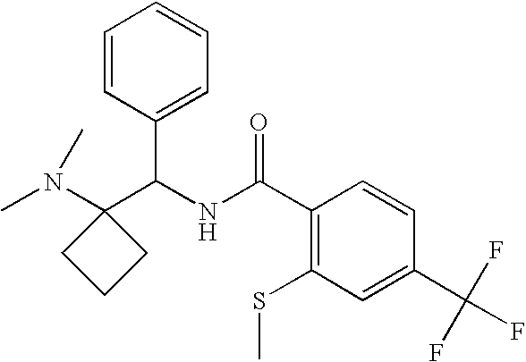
C1(C(NC(C2=C(SC)C=C(C(F)(F)F)C=C2)=O)C2=CC=CC=C2)(N(C)C)CCC1
